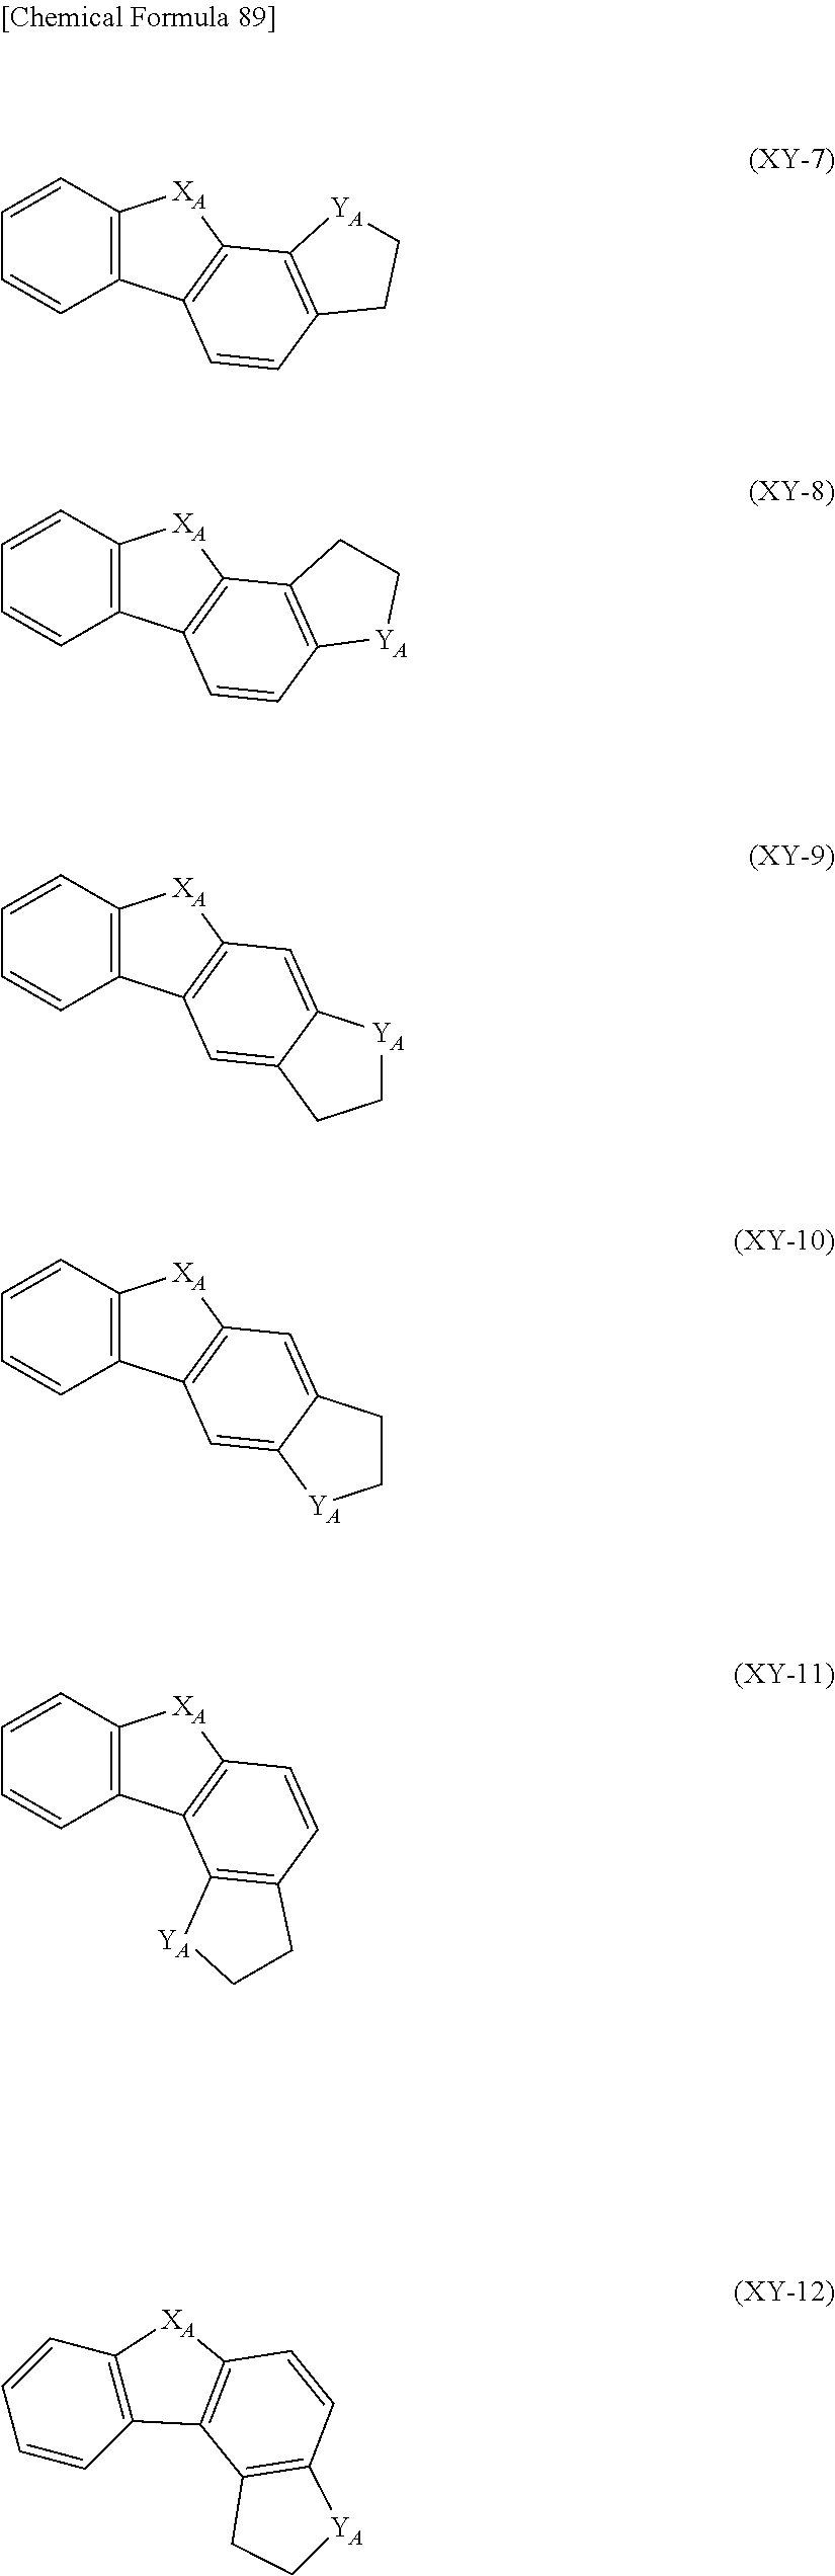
C1=CC2=C(C=C1)[XA]C1=C2C=CC2=C1[YA]CC2.C1=CC2=C(C=C1)[XA]C1=C2C=CC2=C1CC[YA]2.C1=CC2=C(C=C1)[XA]C1=C2C=C2C(=C1)[YA]CC2.C1=CC2=C(C=C1)[XA]C1=C2C=C2C(=C1)CC[YA]2.C1=CC2=C(C=C1)[XA]C1=C2C2=C(C=C1)[YA]CC2.C1=CC2=C(C=C1)[XA]C1=C2C2=C(C=C1)CC[YA]2
